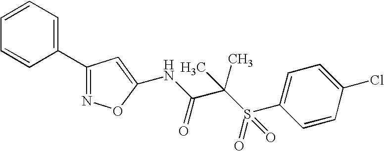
C1=CC=C(C2=NOC(NC(=O)C(C)(S(C3=CC=C(Cl)C=C3)(=O)=O)C)=C2)C=C1
